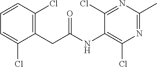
C1(CC(=O)NC2=C(Cl)N=C(C)N=C2Cl)=C(Cl)C=CC=C1Cl
